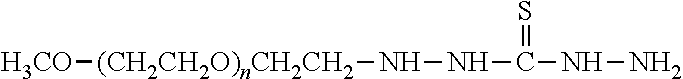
[H3CO][(CH2CH2O)nCH2CH2]NNC(=S)NN
